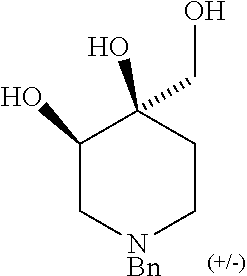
C1(O)C[NBn]CCC1(O)CO
